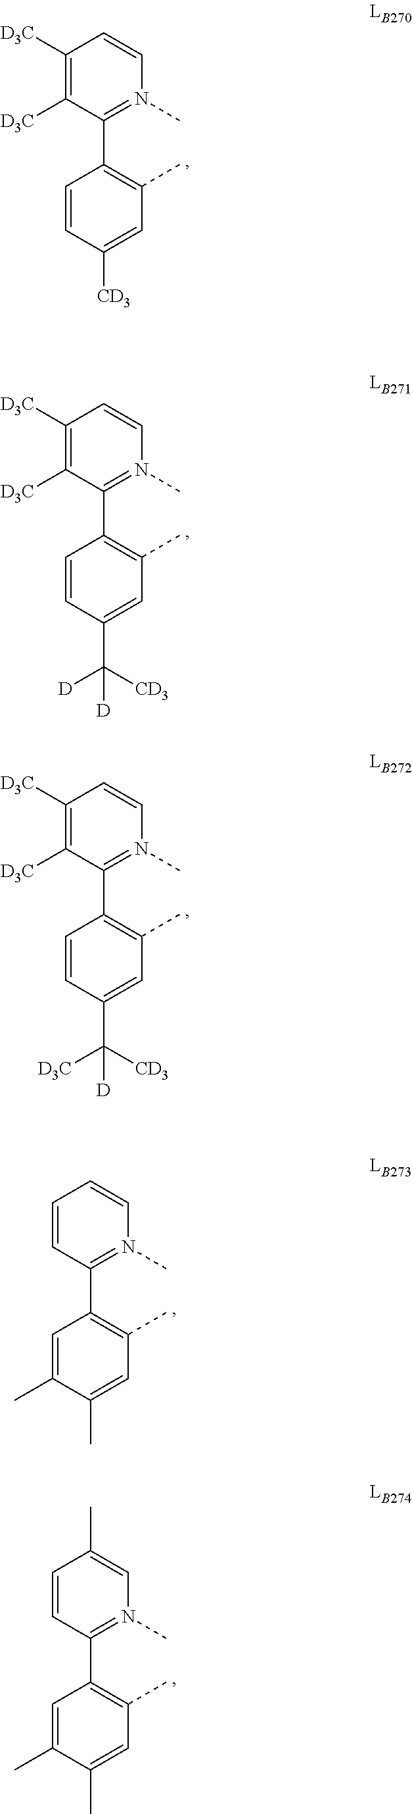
C1([D3C])=C([D3C])C(C2=C(C)C=C([CD3])C=C2)=N(C)C=C1.C1([D3C])=C([D3C])C(C2=C(C)C=C(C([D])([CD3])[D])C=C2)=N(C)C=C1.C1([D3C])=C([D3C])C(C2=C(C)C=C(C([D3C])([CD3])[D])C=C2)=N(C)C=C1.C1=CC(C2=C(C)C=C(C)C(C)=C2)=N(C)C=C1.C1=CC(C2=C(C)C=C(C)C(C)=C2)=N(C)C=C1C
